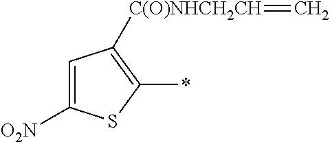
C1=C([O2N])SC(*)=C1[C(O)NHCH2CH]=C
